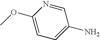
C1=C(OC)N=CC(N)=C1
